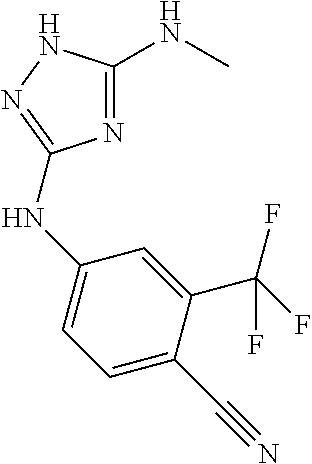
N1=C(NC)NN=C1NC1=CC=C(C#N)C(C(F)(F)F)=C1
